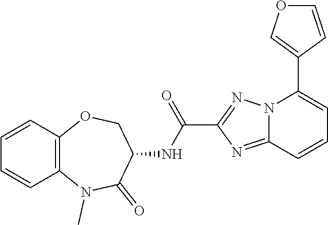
C1=CC2=C(C=C1)N(C)C(=O)C(NC(C1=NN3C(=N1)C=CC=C3C1=COC=C1)=O)CO2
